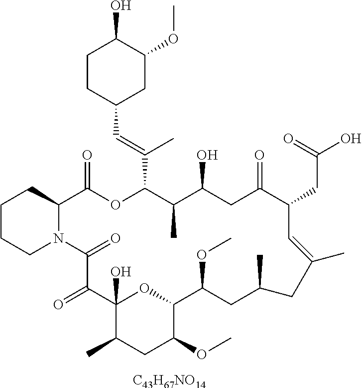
[C43H67NO14].C1CCN2C(C1)C(=O)OC(C(=CC1CC(OC)C(O)CC1)C)C(C)C(O)CC(=O)C(CC(O)=O)C=C(C)CC(C)CC(OC)C1OC(O)(C(=O)C2=O)C(C)CC1OC
